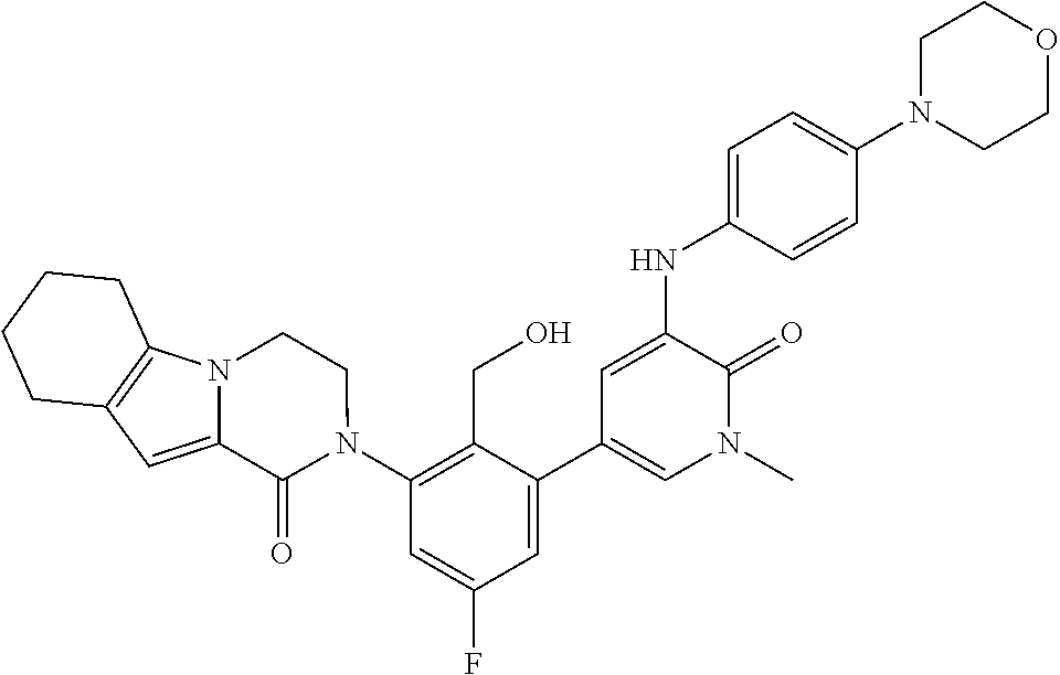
N(C1=CC(C2=CC(F)=CC(N3CCN4C(=CC5=C4CCCC5)C3=O)=C2CO)=CN(C)C1=O)C1=CC=C(N2CCOCC2)C=C1
